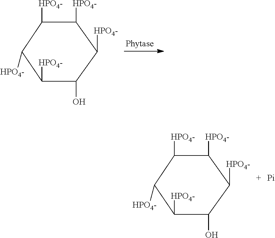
C1([HPO4-])C([HPO4-])C([HPO4-])C(O)C([HPO4-])C1[HPO4-].C1([HPO4-])C([HPO4-])C([HPO4-])C(O)C([HPO4-])C1[HPO4-]
